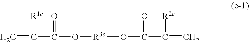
C=C([R1c])C(=O)O[R3c]OC(=O)C(=C)[R2c]
